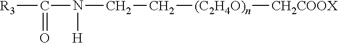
[R3]C(=O)N([H])CC[(C2H4O)n][CH2COOX]
